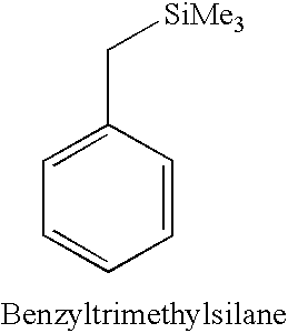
C1=CC=CC(C[SiMe3])=C1
